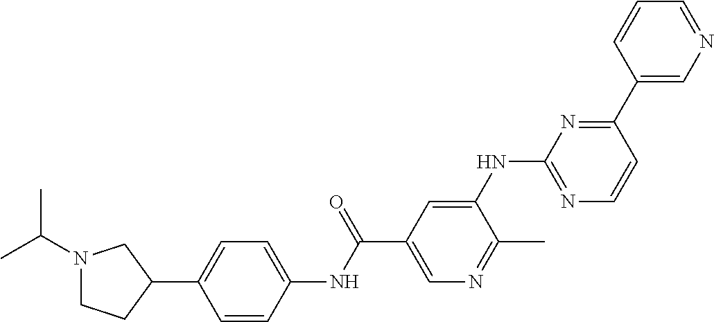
N1(C(C)C)CCC(C2=CC=C(NC(C3=CN=C(C)C(NC4=NC=CC(C5=CN=CC=C5)=N4)=C3)=O)C=C2)C1
